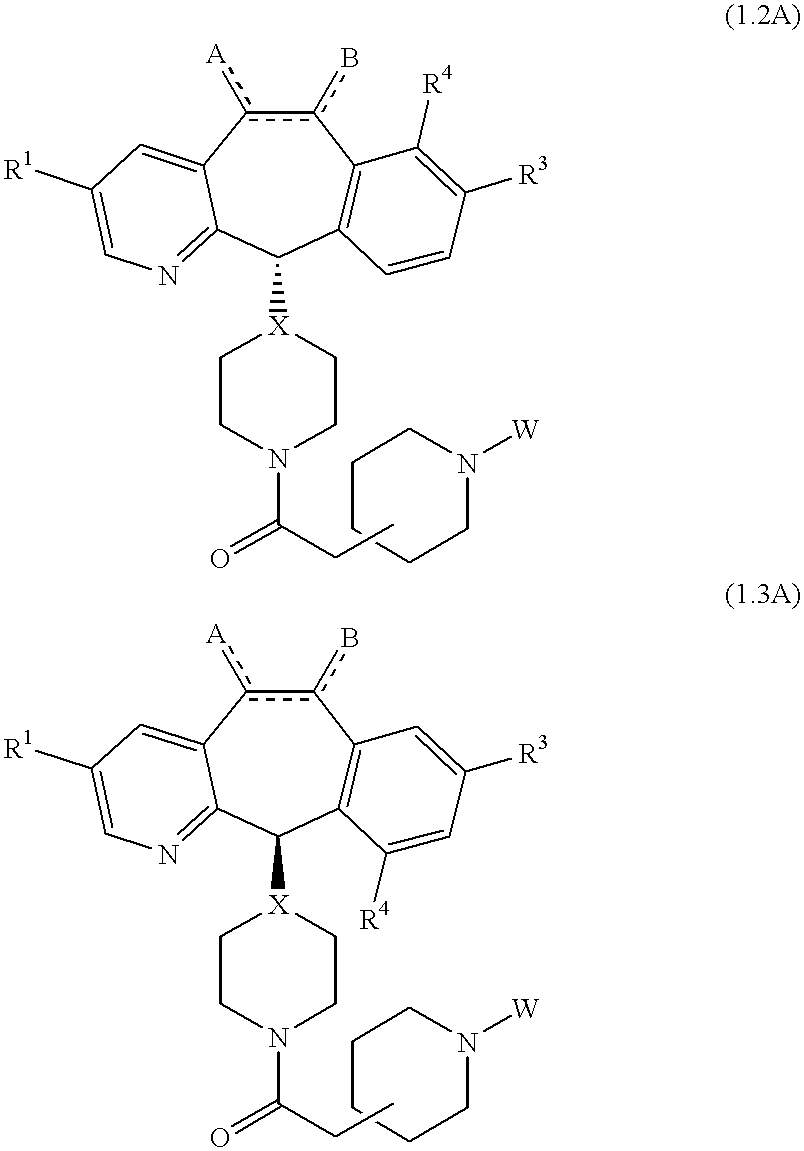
C1([X]2CCN(C(=O)CC)CC2)C2=C(c(b)c([A])C3=CC([R1])=CN=C13)C([R4])=C([R3])C=C2.C1CCCN([W])C1.C1([X]2CCN(C(=O)CC)CC2)C2=C(c(b)c([A])C3=CC([R1])=CN=C13)C=C([R3])C=C2[R4].C1CCCN([W])C1
